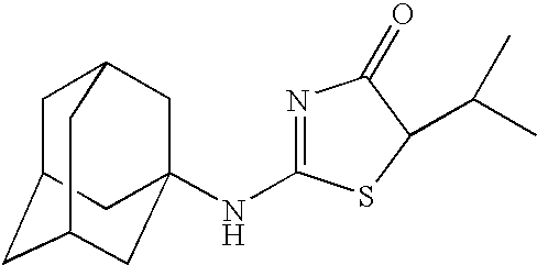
N(C1=NC(=O)C(C(C)C)S1)C12CC3CC(CC(C1)C3)C2
